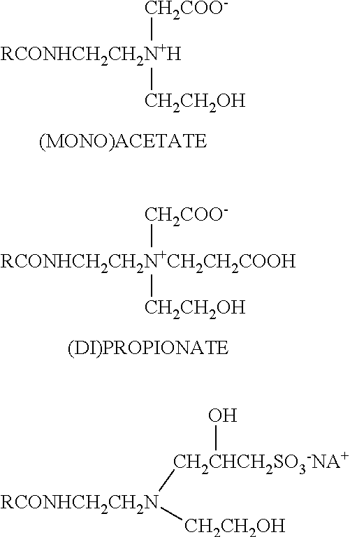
[CH2COO-][RCONHCH2CH2N+H][CH2CH2OH].[CH2COO-][RCONHCH2CH2N+CH2CH2COOH][CH2CH2OH].[CH2CHCH2SO3-NA+]([RCONHCH2CH2N][CH2CH2OH])O
